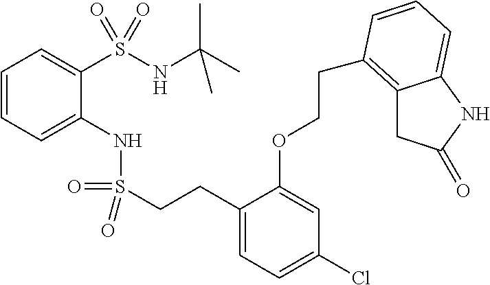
C1=CC=C(NS(=O)(=O)CCC2=CC=C(Cl)C=C2OCCC2=C3CC(=O)NC3=CC=C2)C(S(NC(C)(C)C)(=O)=O)=C1
